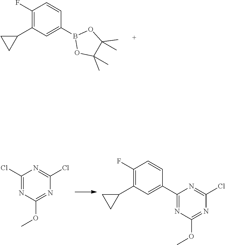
C1(F)=C(C2CC2)C=C(B2OC(C)(C)C(C)(C)O2)C=C1.C1(Cl)=NC(OC)=NC(Cl)=N1.C1(F)=C(C2CC2)C=C(C2=NC(OC)=NC(Cl)=N2)C=C1
